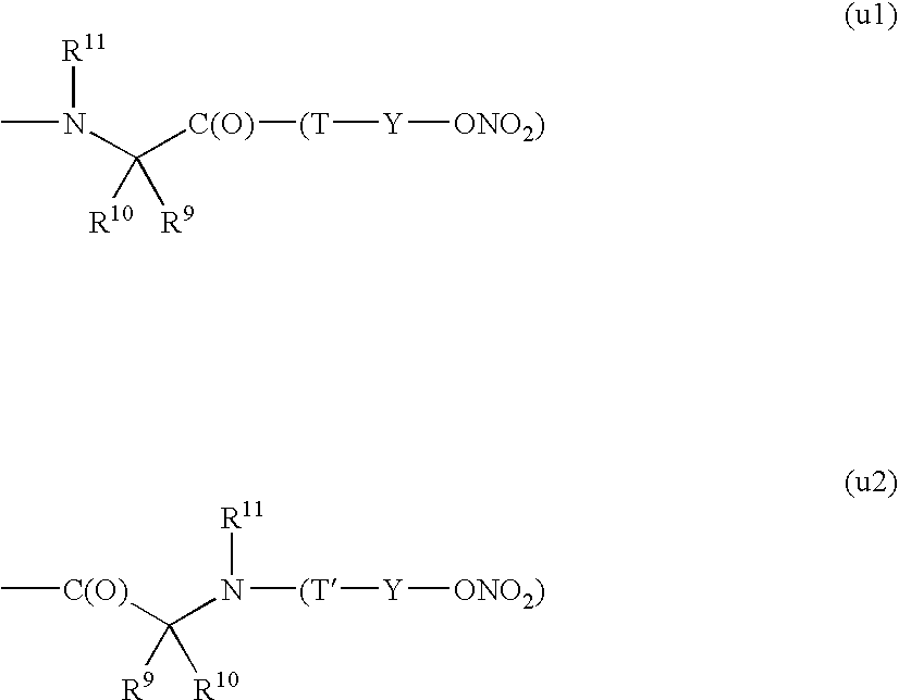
CN([R11])C([C(O)][(T][Y][ONO2)])([R10])[R9].C[C(O)]C(N([(T][Y][ONO2)])[R11])([R9])[R10]
